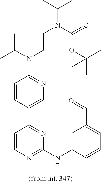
C1=C(C2=NC(NC3=CC(C=O)=CC=C3)=NC=C2)C=CC(N(C(C)C)CCN(C(C)C)C(=O)OC(C)(C)C)=N1
